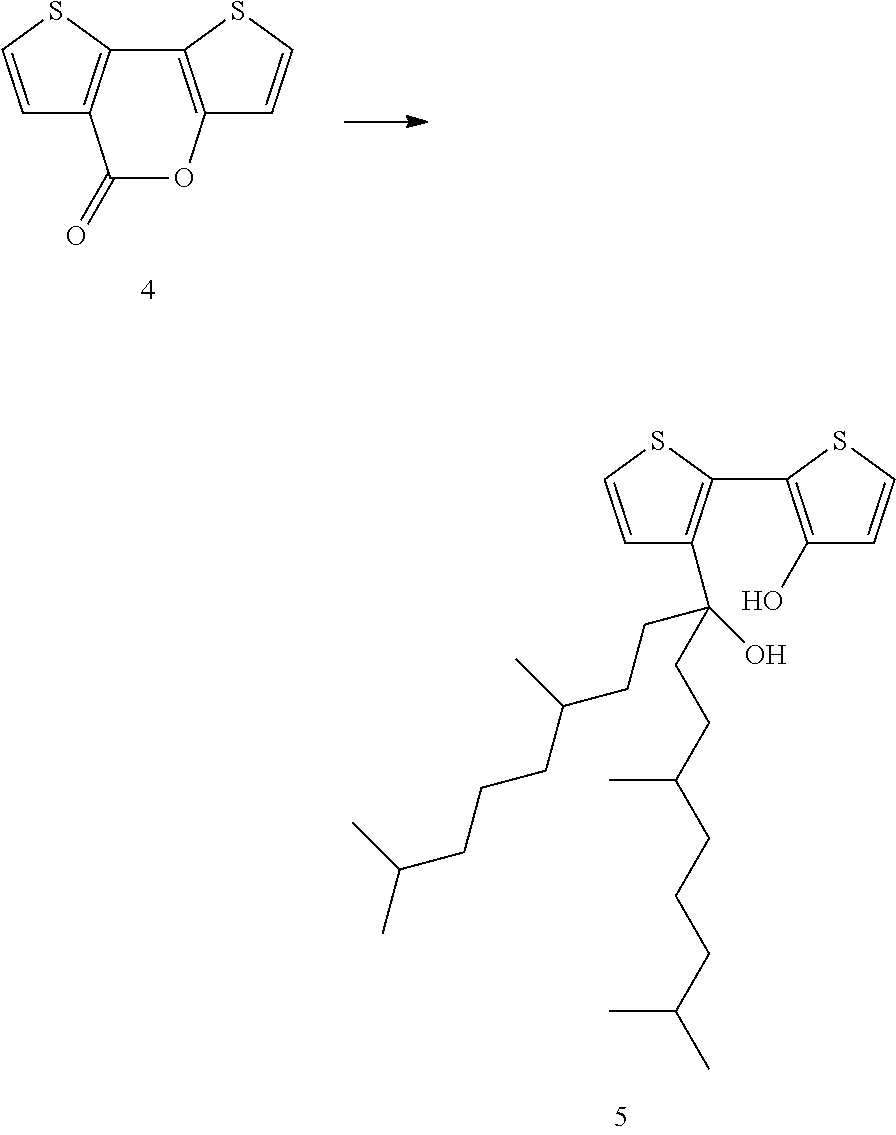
C1=CSC2=C1C(=O)OC1=C2SC=C1.C1=CSC(C2=C(O)C=CS2)=C1C(CCC(CCCC(C)C)C)(O)CCC(CCCC(C)C)C
